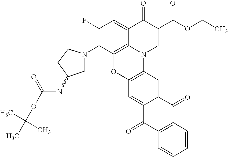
C1(F)=C(N2CC(NC(=O)OC(C)(C)C)CC2)C2=C3C(=C1)C(=O)C(C(OCC)=O)=CN3C1=C(O2)C=C2C(=C1)C(=O)C1=C(C2=O)C=CC=C1
